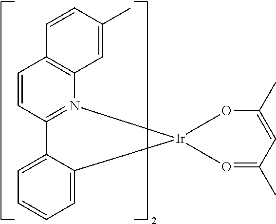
C1=CC2=N(C3=C1C=CC(C)=C3)[Ir]1(O=C(C)C=C(C)O1)C1=CC=CC=C21
